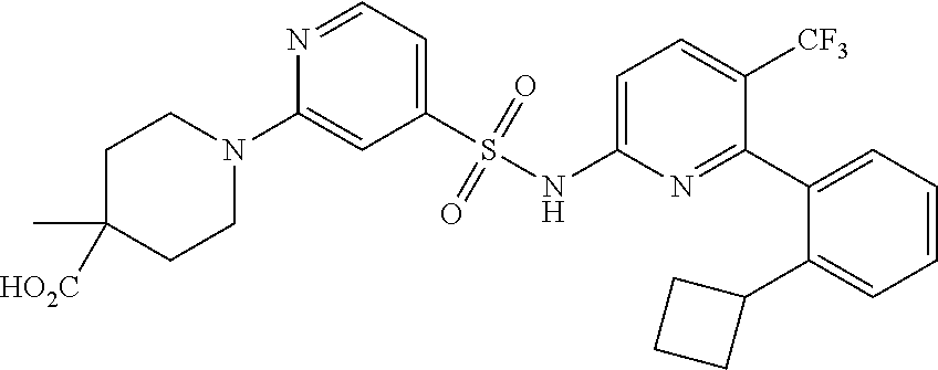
C1C(C)([HO2C])CCN(C2=CC(S(NC3=CC=C([CF3])C(C4=CC=CC=C4C4CCC4)=N3)(=O)=O)=CC=N2)C1
